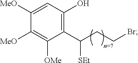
C1([MeO])=C([OMe])C(C(CCBr)[SEt])=C(O)C=C1[MeO]
